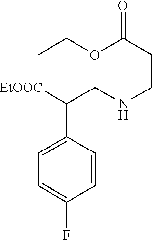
C(C([EtOOC])C1=CC=C(F)C=C1)NCCC(OCC)=O
